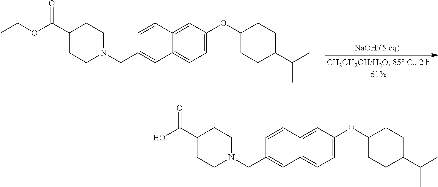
C1(C(OCC)=O)CCN(CC2=CC3=CC=C(OC4CCC(C(C)C)CC4)C=C3C=C2)CC1.C1(C(O)=O)CCN(CC2=CC3=CC=C(OC4CCC(C(C)C)CC4)C=C3C=C2)CC1
